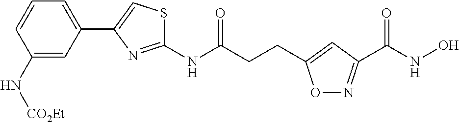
C1(NC(CCC2=CC(C(=O)NO)=NO2)=O)=NC(C2=CC=CC(N[CO2Et])=C2)=CS1
